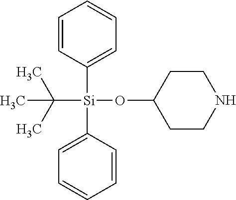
C1=CC([Si](C2=CC=CC=C2)(OC2CCNCC2)C(C)(C)C)=CC=C1
